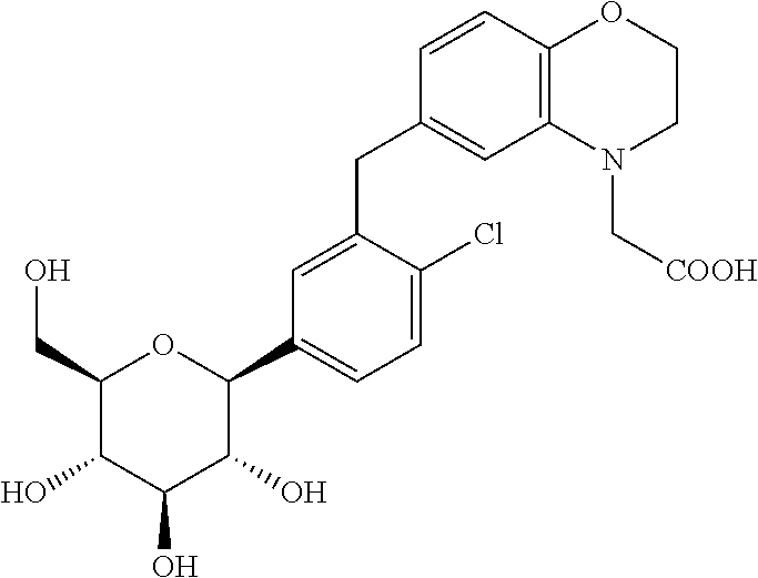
C1(CO)C(O)C(O)C(O)C(C2=CC=C(Cl)C(CC3=CC4=C(C=C3)OCCN4C[COOH])=C2)O1
